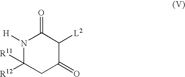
N1([H])C([R12])([R11])CC(=O)C([L2])C1=O
